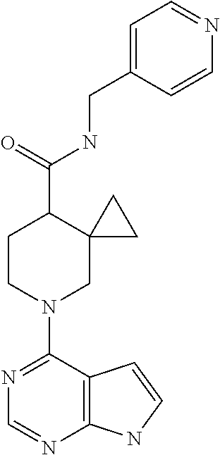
N1=C(N2CC3(C(C(=O)NCC4=CC=NC=C4)CC2)CC3)C2=C(N=C1)NC=C2
